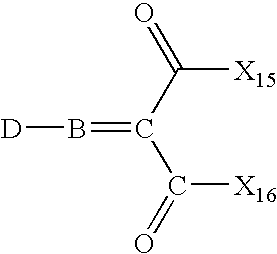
B(=C(C([X16])=O)C([X15])=O)[D]
